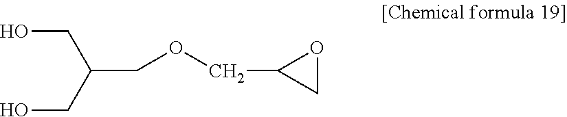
C(COCC1CO1)(CO)CO
